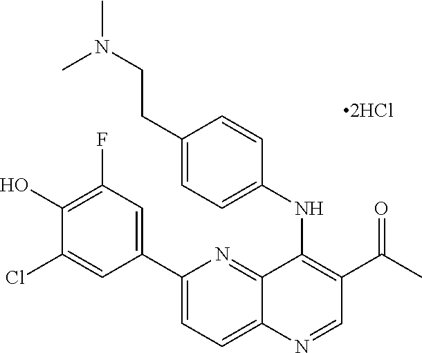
C1(C2=CC(F)=C(O)C(Cl)=C2)=CC=C2C(=N1)C(NC1=CC=C(CCN(C)C)C=C1)=C(C(C)=O)C=N2
